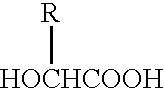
[HOCHCOOH][R]
